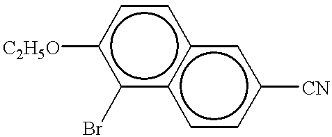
[C2H5O]c1c(Br)c2c(cc1)cc([CN])cc2
